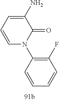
C1(N)=CC=CN(C2=C(F)C=CC=C2)C1=O
